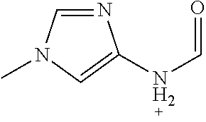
N1=CN(C)C=C1NC=O
